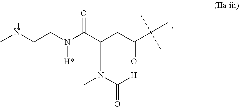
C(C(=O)C(C)(C)C)C(N(C([H])=O)C)C(N(CCNC)[H*])=O
